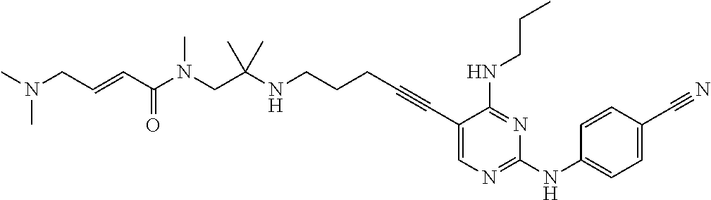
C(CC#CC1=CN=C(NC2=CC=C(C#N)C=C2)N=C1NCCC)CNC(CN(C(C=CCN(C)C)=O)C)(C)C
